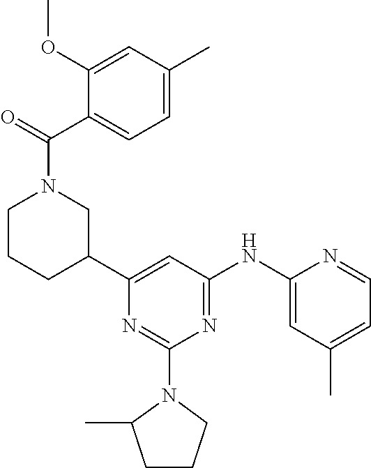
N1=C(N2C(C)CCC2)N=C(NC2=CC(C)=CC=N2)C=C1C1CN(C(=O)C2=CC=C(C)C=C2OC)CCC1
